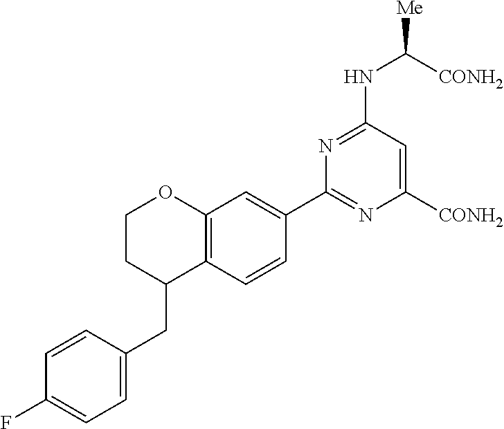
C12=C(C=CC(C3=NC([CONH2])=CC(NC([Me])[CONH2])=N3)=C1)C(CC1=CC=C(F)C=C1)CCO2
